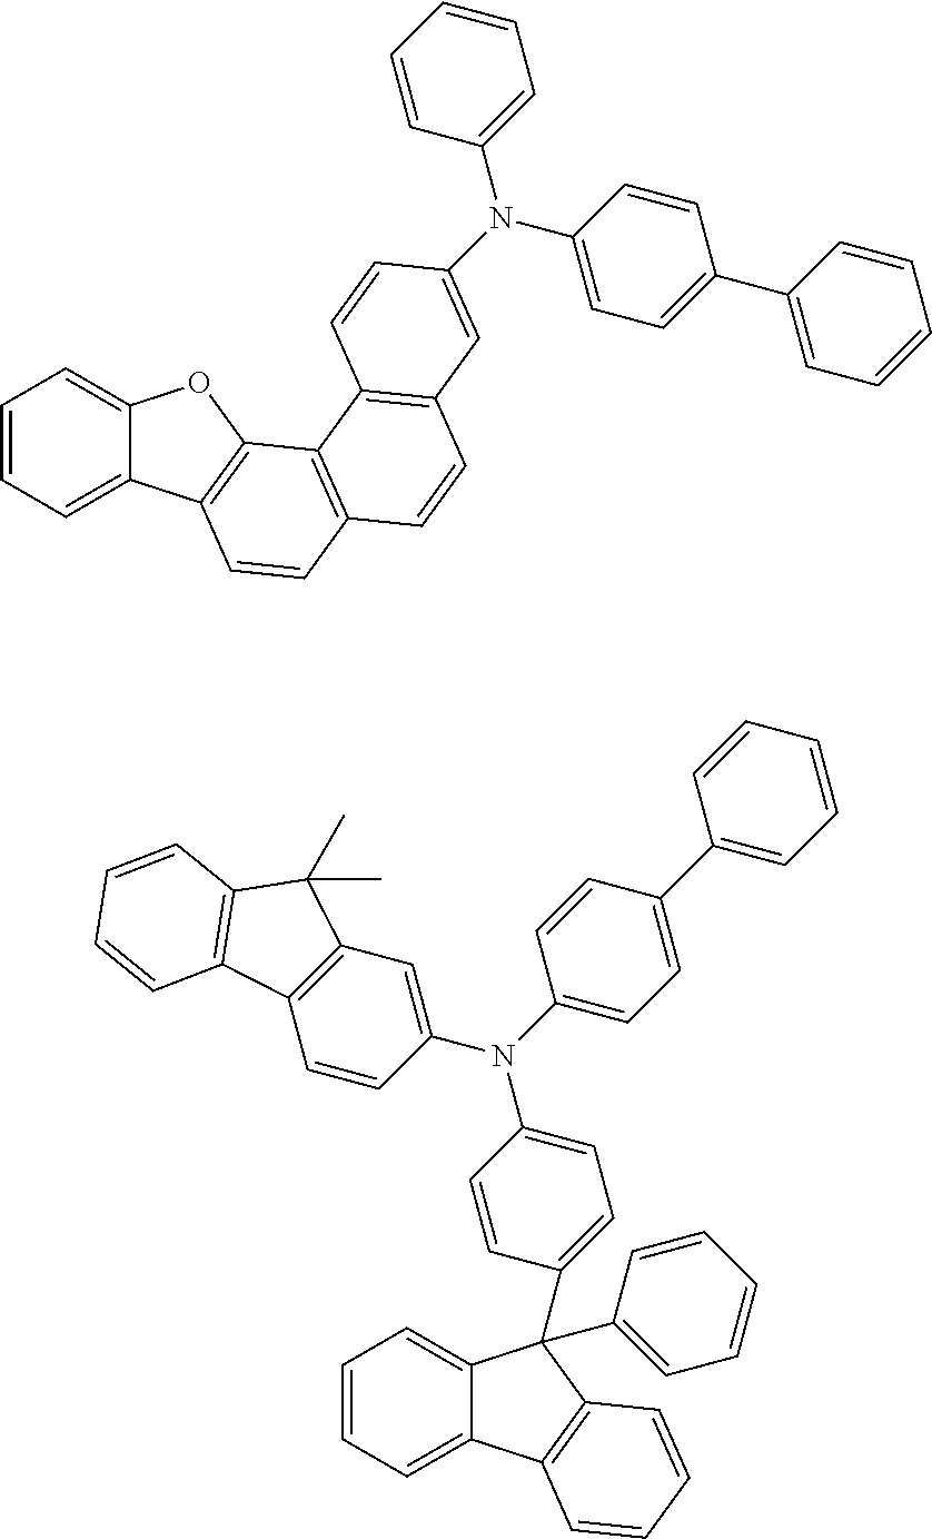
C1=CC=C2C(=C1)OC1=C2C=CC2=C1C1=C(C=C2)C=C(N(C2=CC=CC=C2)C2=CC=C(C3=CC=CC=C3)C=C2)C=C1.C1(N(C2=CC=C(C3(C4=CC=CC=C4)C4=CC=CC=C4C4=C3C=CC=C4)C=C2)C2=CC3=C(C=C2)C2=C(C3(C)C)C=CC=C2)=CC=C(C2=CC=CC=C2)C=C1
